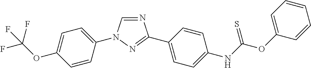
C1=C(OC(F)(F)F)C=CC(N2C=NC(C3=CC=C(NC(OC4=CC=CC=C4)=S)C=C3)=N2)=C1
